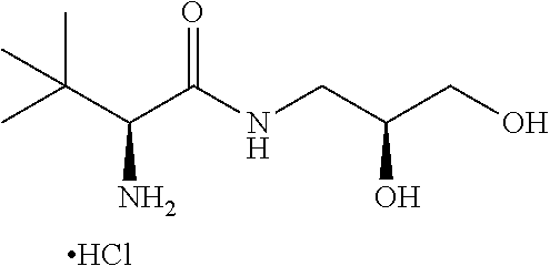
CC(C(C(NCC(CO)O)=O)N)(C)C.Cl
